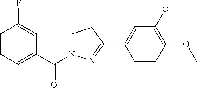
C1=CC=C(C(=O)N2CCC(C3=CC(O)=C(OC)C=C3)=N2)C=C1F
